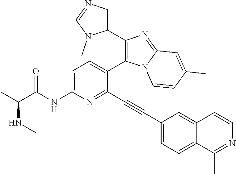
C1=C(NC(C(C)NC)=O)N=C(C#CC2=CC=C3C(=C2)C=CN=C3C)C(C2=C(C3=CN=CN3C)N=C3N2C=CC(C)=C3)=C1
